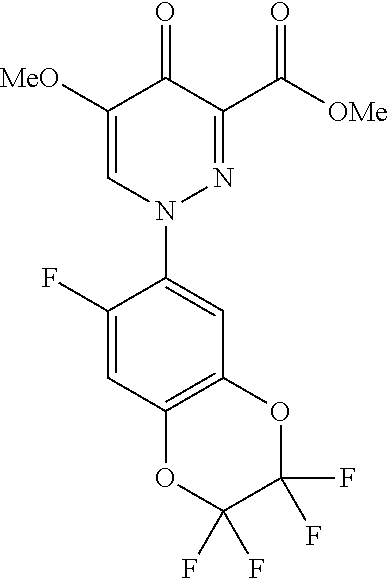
C1([MeO])=CN(C2=CC3=C(C=C2F)OC(F)(F)C(F)(F)O3)N=C(C([OMe])=O)C1=O
